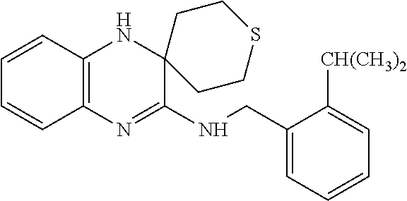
C1=CC2=C(C=C1)N=C(NCC1=CC=CC=C1[CH(CH3)2])C1(N2)CCSCC1
